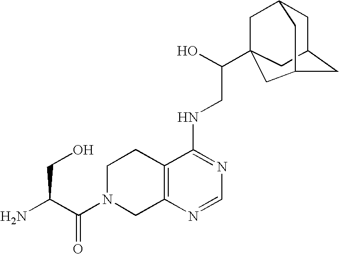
C(=O)(N1CC2=C(CC1)C(NCC(O)C13CC4CC(CC(C1)C4)C3)=NC=N2)C(N)CO
